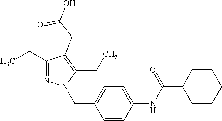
C1(CC)=NN(CC2=CC=C(NC(C3CCCCC3)=O)C=C2)C(CC)=C1CC(=O)O
